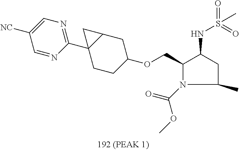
N1(C(=O)OC)C(COC2CC3C(C4=NC=C([NC])C=N4)(CC2)C3)C(NS(=O)(=O)C)CC1C
